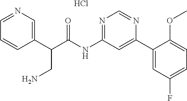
C1(C(C(NC2=NC=NC(C3=CC(F)=CC=C3OC)=C2)=O)CN)=CN=CC=C1.Cl
